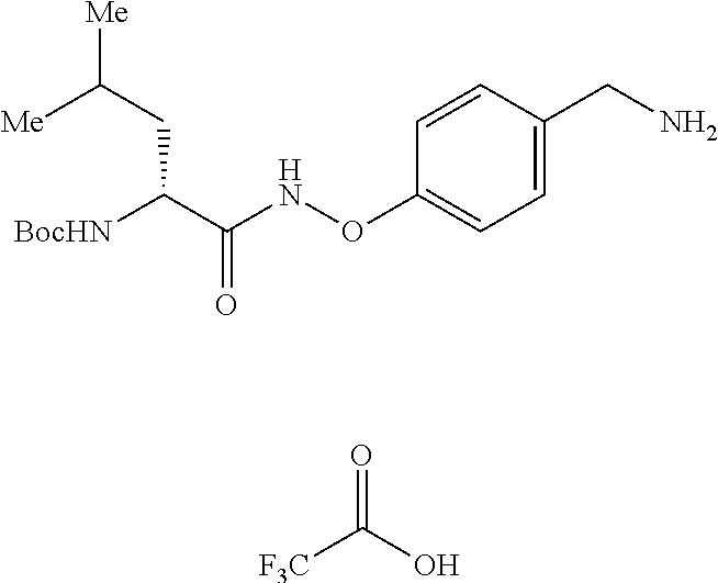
C(CC(C(NOC1=CC=C(CN)C=C1)=O)[BocHN])([Me])[Me].[F3C]C(O)=O
